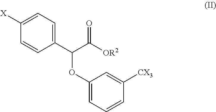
C1=C([X])C=CC(C(C([OR2])=O)OC2=CC=CC([CX3])=C2)=C1
